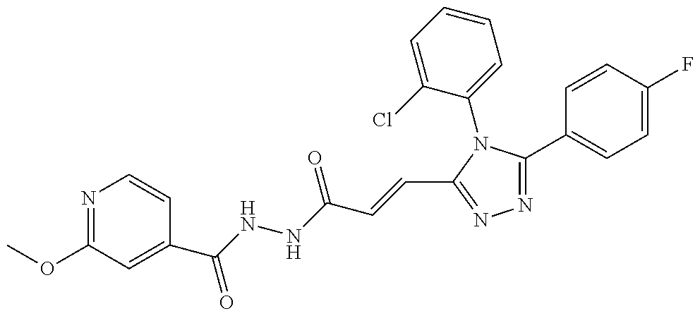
COC1=NC=CC(C(NNC(C=CC2=NN=C(C3=CC=C(F)C=C3)N2C2=CC=CC=C2Cl)=O)=O)=C1
